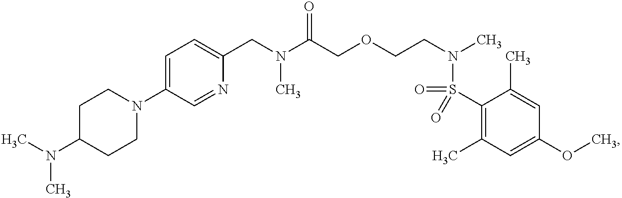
C1(CN(C(COCCN(C)S(=O)(C2=C(C)C=C(OC)C=C2C)=O)=O)C)=CC=C(N2CCC(N(C)C)CC2)C=N1
